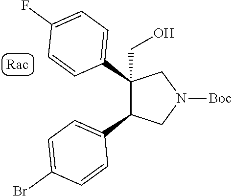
C1(C2=CC=C(F)C=C2)(CO)C(C2=CC=C(Br)C=C2)CN([Boc])C1
